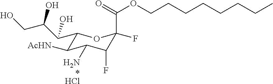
C1(C(C(CO)O)O)C([AcHN])C(N)C(F)C(F)(C(=O)OCCCCCCCC)O1.Cl
